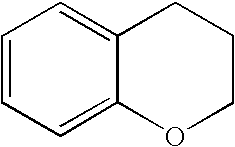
C1=CC=C2C(=C1)CCCO2
